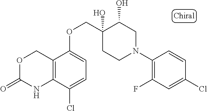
O1CC2=C(C(Cl)=CC=C2OCC2(O)C(O)CN(C3=C(F)C=C(Cl)C=C3)CC2)NC1=O
